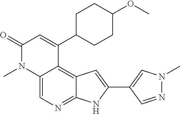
C12=CN=C3C(=C1C(C1CCC(OC)CC1)=CC(=O)N2C)C=C(C1=CN(C)N=C1)N3
